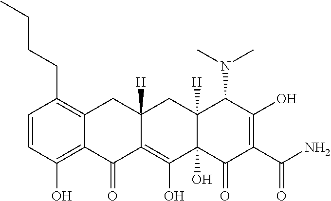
C1=CC(O)=C2C(=C1CCCC)CC1([H])C(=C(O)C3(O)C([H])(C1)C(N(C)C)C(O)=C(C(N)=O)C3=O)C2=O
